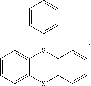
[S+]1(C2=CC=CC=C2)C2=CC=CC=C2SC2C1C=CC=C2
